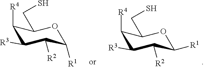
C1([R4])C([R3])C([R2])C([R1])OC1CS.C1([R4])C([R3])C([R2])C([R1])OC1CS
